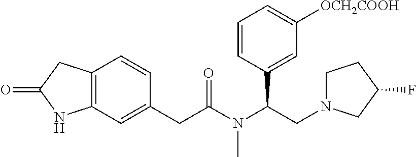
C12=C(C=C(CC(N(C(CN3CCC(F)C3)C3=CC([OCH2COOH])=CC=C3)C)=O)C=C1)NC(=O)C2
